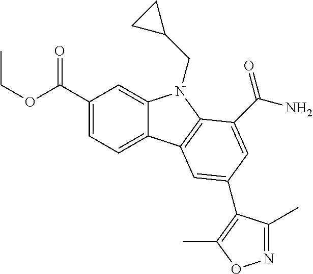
C1(C(OCC)=O)=CC=C2C(=C1)N(CC1CC1)C1=C2C=C(C2=C(C)ON=C2C)C=C1C(N)=O
